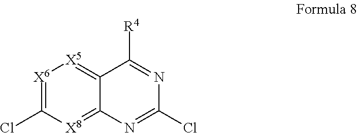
[X6]1=C(Cl)[X8]=C2C(=[X5]1)C([R4])=NC(Cl)=N2
